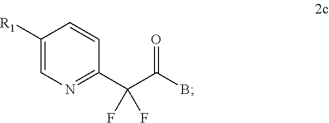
C1([R1])=CN=C(C(C(=O)B)(F)F)C=C1
